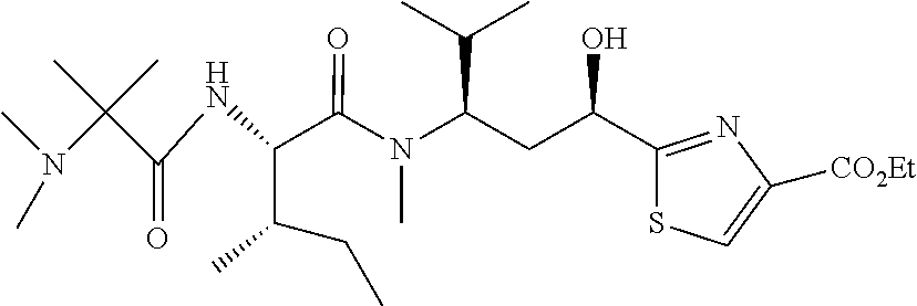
C1(C(CC(N(C(C(C(CC)C)NC(C(N(C)C)(C)C)=O)=O)C)C(C)C)O)=NC([CO2Et])=CS1
